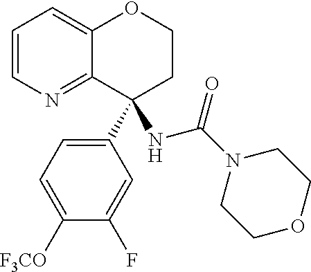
C1=CN=C2C(=C1)OCCC2(C1=CC=C([F3CO])C(F)=C1)NC(=O)N1CCOCC1
